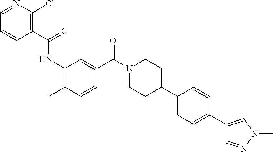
C1(C(=O)NC2=C(C)C=CC(C(N3CCC(C4=CC=C(C5=CN(C)N=C5)C=C4)CC3)=O)=C2)=C(Cl)N=CC=C1
